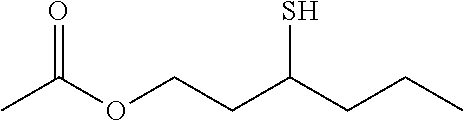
SC(CCC)CCOC(C)=O
